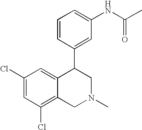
C1(Cl)=CC(Cl)=C2C(=C1)C(C1=CC(NC(C)=O)=CC=C1)CN(C)C2
